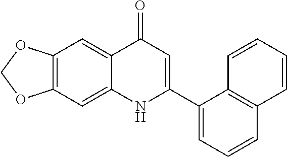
C12=C(C=C3C(=C1)C(=O)C=C(C1=CC=CC4=C1C=CC=C4)N3)OCO2
